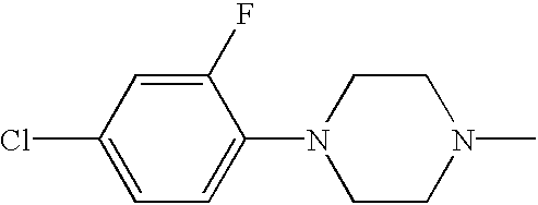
C1=C(Cl)C=C(F)C(N2CCN(C)CC2)=C1
